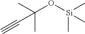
CC(O[Si](C)(C)C)(C)C#C
